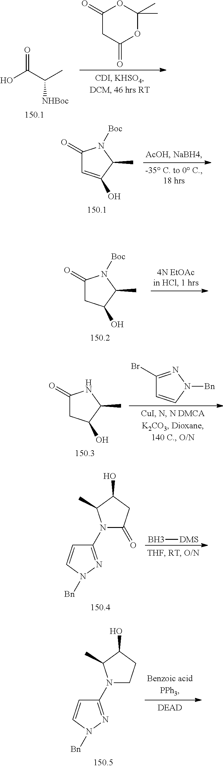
OC(C(C)[NHBoc])=O.C1(=O)CC(=O)OC(C)(C)O1.C1(=O)C=C(O)C(C)N1[Boc].C1(=O)CC(O)C(C)N1[Boc].C1(Br)=NN([Bn])C=C1.C1(=O)CC(O)C(C)N1.B[DMS].C1(N2C(=O)CC(O)C2C)=NN([Bn])C=C1.C1(N2CCC(O)C2C)=NN([Bn])C=C1
